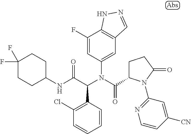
C1(F)=CC(N(C(=O)C2CCC(=O)N2C2=NC=CC([CN])=C2)C(C(NC2CCC(F)(F)CC2)=O)C2=C(Cl)C=CC=C2)=CC2=C1NN=C2
